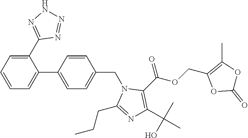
C1(C2=NNN=N2)=CC=CC=C1C1=CC=C(CN2C(CCC)=NC(C(C)(C)O)=C2C(OCC2=C(C)OC(=O)O2)=O)C=C1
